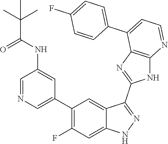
C1=NC=C(C2=C(F)C=C3C(=C2)C(C2=NC4=C(N2)N=CC=C4C2=CC=C(F)C=C2)=NN3)C=C1NC(C(C)(C)C)=O
